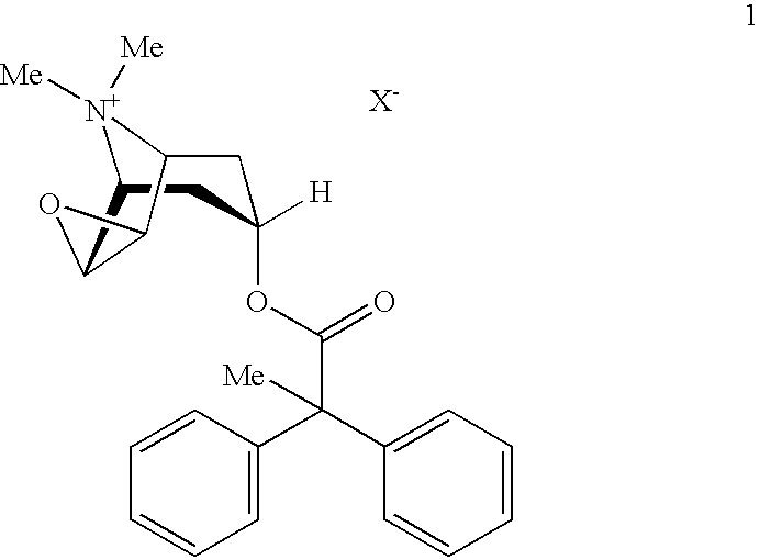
[N+]1([Me])([Me])C2CC(OC(=O)C(C3=CC=CC=C3)(C3=CC=CC=C3)[Me])([H])CC1C1C2O1.[X-]
